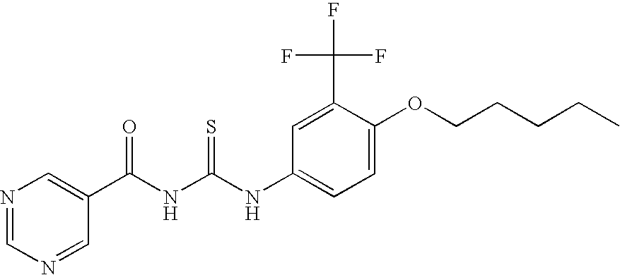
N(C(=S)NC(=O)C1=CN=CN=C1)C1=CC=C(OCCCCC)C(C(F)(F)F)=C1
